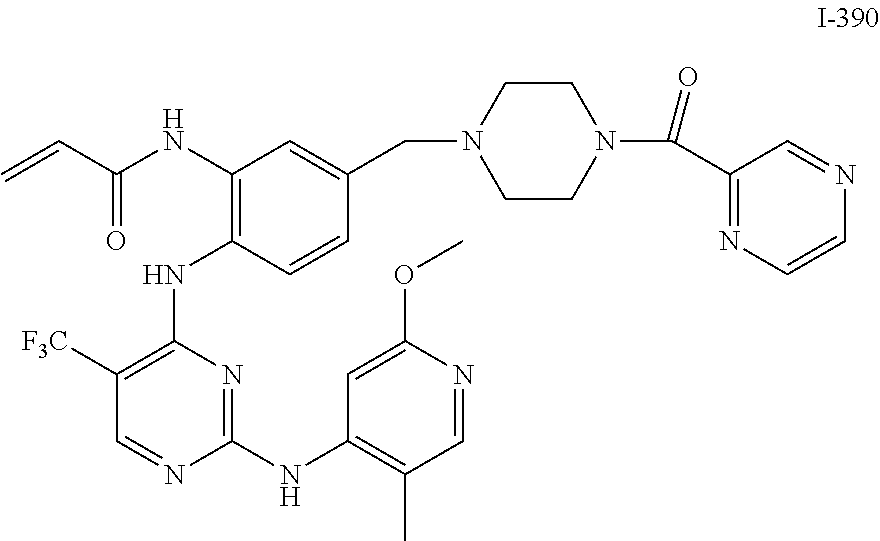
C1([F3C])=C(NC2=C(NC(C=C)=O)C=C(CN3CCN(C(=O)C4=NC=CN=C4)CC3)C=C2)N=C(NC2=C(C)C=NC(OC)=C2)N=C1
